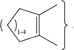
C1(C)=C(C)CCC1
